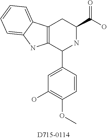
C12=C(C(C3=CC(O)=C(OC)C=C3)NC(C(O)=O)C1)NC1=CC=CC=C21
